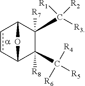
c1cC2C(C([R5])([R4])[R6])([R8])C(C([R3])([R1])[R2])([R7])C1O2
